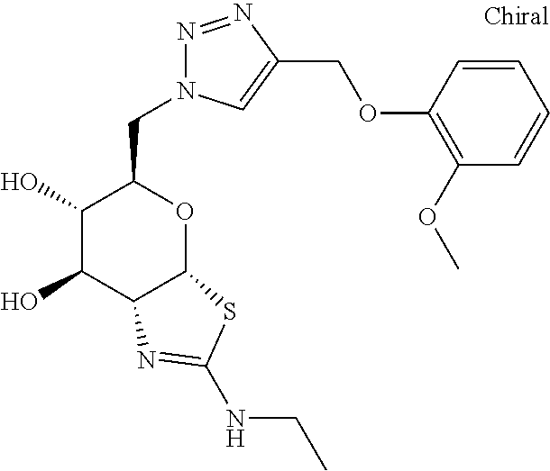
C1(O)C(O)C2C(OC1CN1N=NC(COC3=C(OC)C=CC=C3)=C1)SC(NCC)=N2
